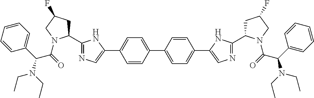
C1=CC(C2=CC=C(C3=CN=C(C4CC(F)CN4C(=O)C(C4=CC=CC=C4)N(CC)CC)N3)C=C2)=CC=C1C1=CN=C(C2CC(F)CN2C(=O)C(C2=CC=CC=C2)N(CC)CC)N1
